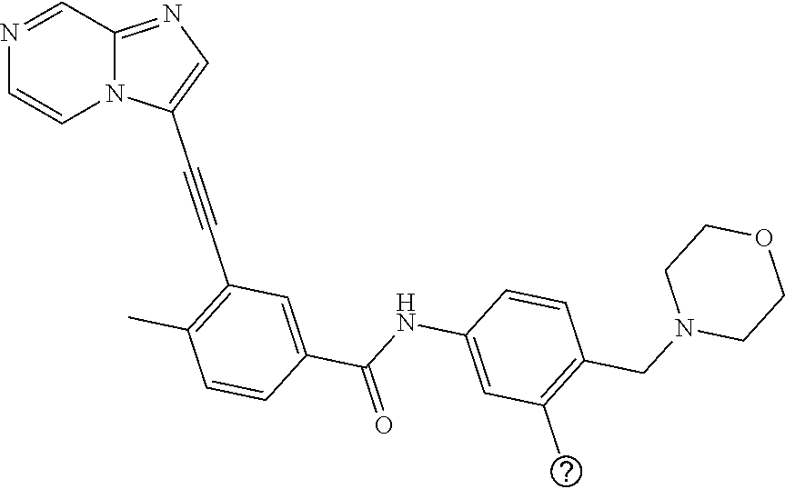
N1=CC2=NC=C(C#CC3=C(C)C=CC(C(NC4=CC(C)=C(CN5CCOCC5)C=C4)=O)=C3)N2C=C1
